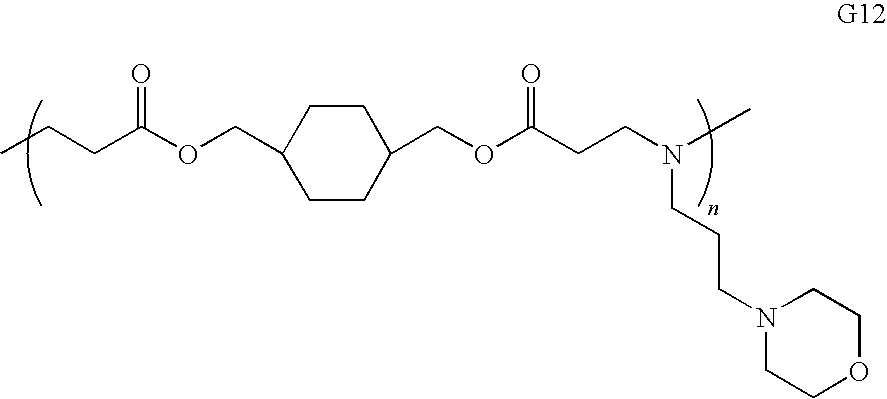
C1CC(COC(CCN(C)CCCN2CCOCC2)=O)CCC1COC(CCC)=O
